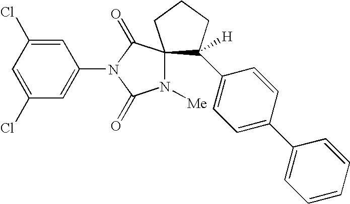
C1(Cl)=CC(N2C(=O)N([Me])C3(C2=O)C([H])(C2=CC=C(C4=CC=CC=C4)C=C2)CCC3)=CC(Cl)=C1
